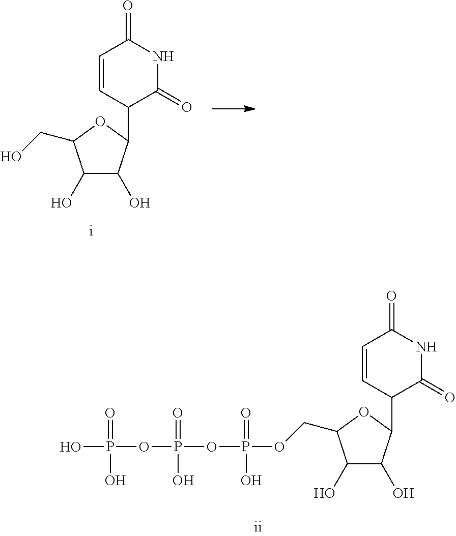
C1(O)C(O)C(C2C(=O)NC(=O)C=C2)OC1COP(OP(O)(=O)OP(O)(=O)O)(=O)O.C1(O)C(O)C(C2C(=O)NC(=O)C=C2)OC1CO
